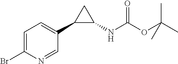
C1=C(Br)N=CC(C2C(NC(OC(C)(C)C)=O)C2)=C1
